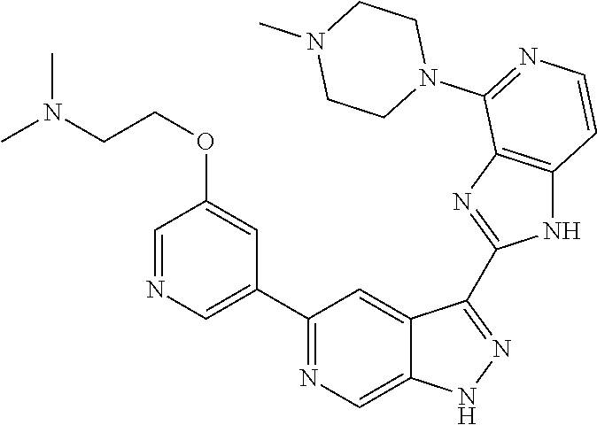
C1(C2=NC=C3C(=C2)C(C2=NC4=C(N2)C=CN=C4N2CCN(C)CC2)=NN3)=CN=CC(OCCN(C)C)=C1
